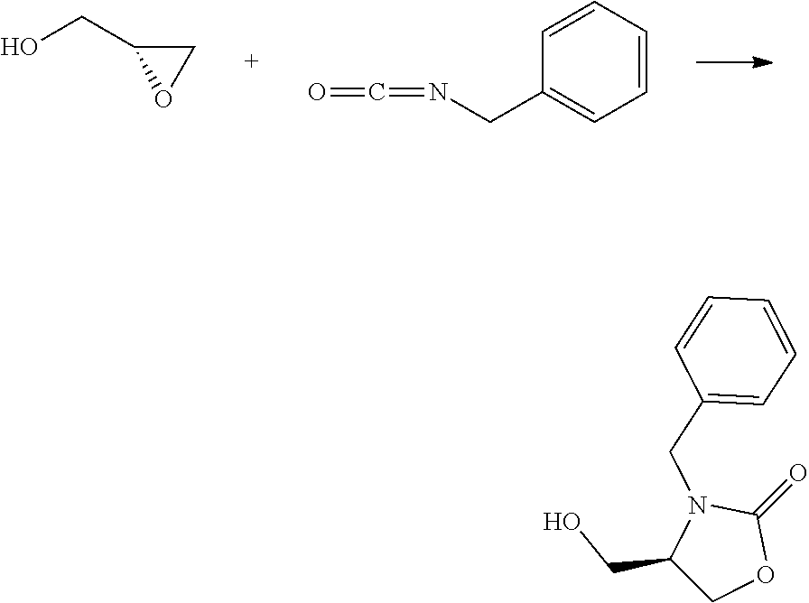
C1(CO)CO1.C(=O)=NCC1=CC=CC=C1.O=C1N(CC2=CC=CC=C2)C(CO)CO1
